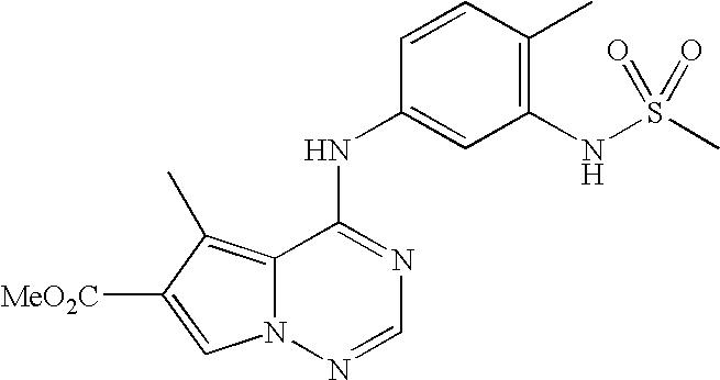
C12=C(C)C([MeO2C])=CN1N=CN=C2NC1=CC(NS(C)(=O)=O)=C(C)C=C1
